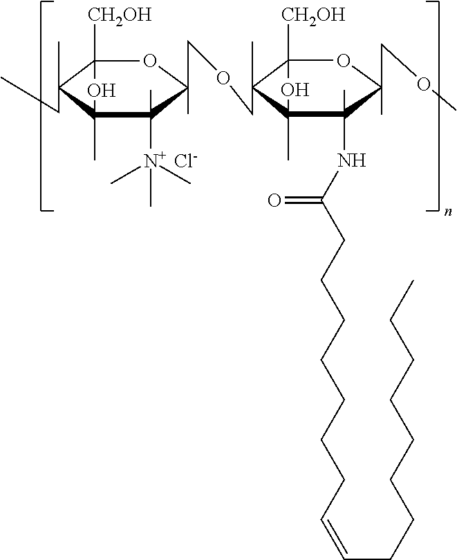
C1(C)(CC)C(C)(O)C([N+](C)(C)C)(C)C(COCC2(C)C(C)(O)C(NC(CCCCCCCC=CCCCCCCCC)=O)(C)C(C)(COC)OC2([CH2OH])C)(C)OC1([CH2OH])C.[Cl-]
